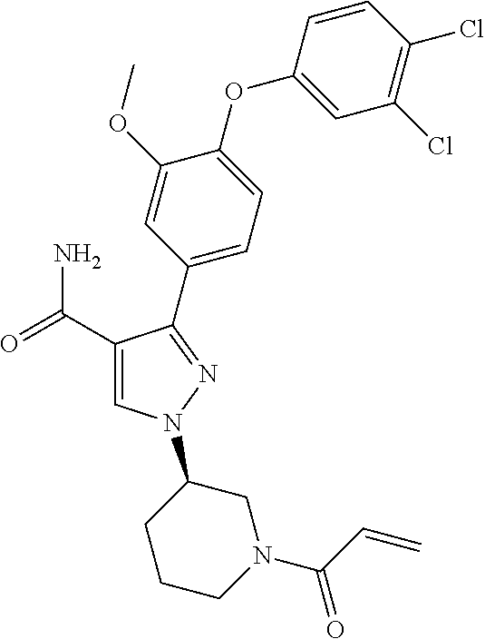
C1(C(=O)N)=CN(C2CCCN(C(=O)C=C)C2)N=C1C1=CC=C(OC2=CC(Cl)=C(Cl)C=C2)C(OC)=C1
